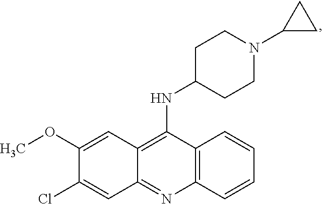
C12=C(N=C3C(=C1NC1CCN(C4CC4)CC1)C=C(OC)C(Cl)=C3)C=CC=C2
